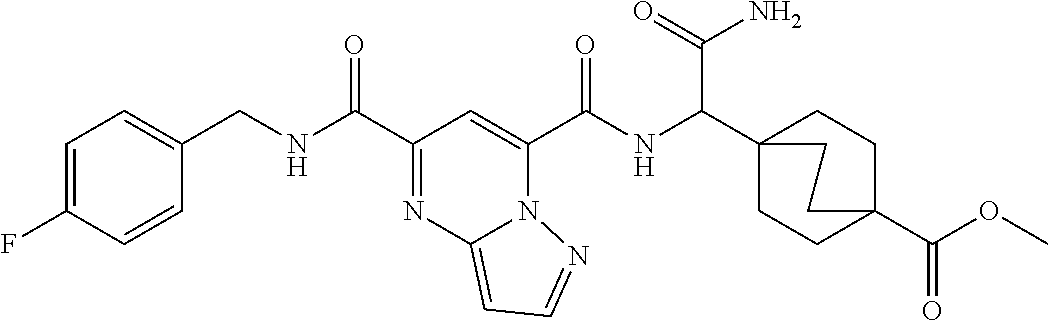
C(=O)(C1=CC(C(=O)NCC2=CC=C(F)C=C2)=NC2=CC=NN21)NC(C12CCC(C(OC)=O)(CC1)CC2)C(=O)N
